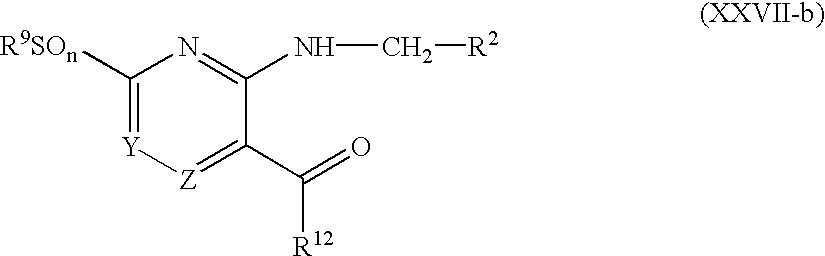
C1([R9SOn])=[Y][Z]=C(C(=O)[R12])C(NC[R2])=N1
